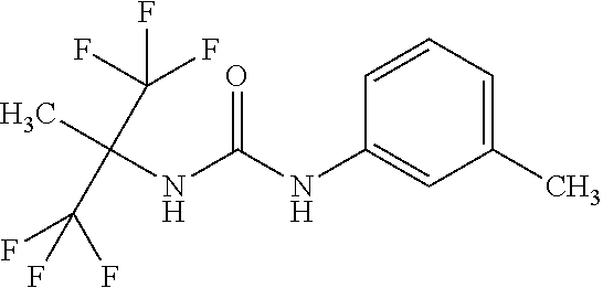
O=C(NC1=CC(C)=CC=C1)NC(C)(C(F)(F)F)C(F)(F)F
